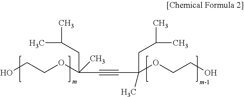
OCCOC(C#CC(OCCO)(CC(C)C)C)(C)CC(C)C
